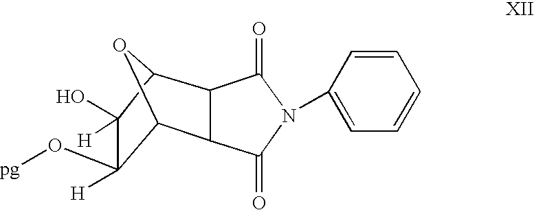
C12OC(C3C1C(=O)N(C1=CC=CC=C1)C3=O)C(O)([H])C2(O[pg])[H]
